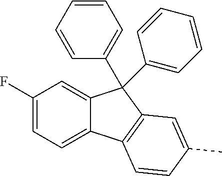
C1(F)=CC=C2C(=C1)C(C1=CC=CC=C1)(C1=CC=CC=C1)C1=C2C=CC(C)=C1
